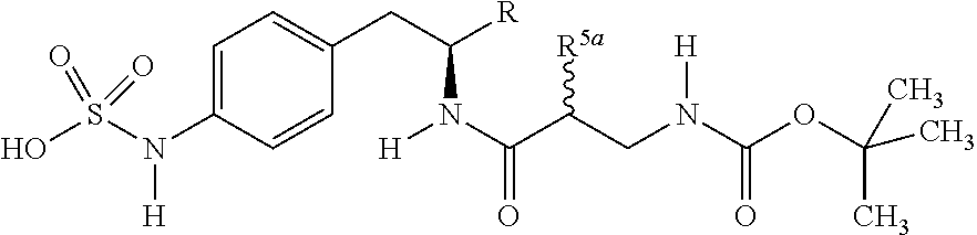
C1=C(N(S(O)(=O)=O)[H])C=CC(CC([R])N(C(=O)C(CN([H])C(OC(C)(C)C)=O)[R5a])[H])=C1
